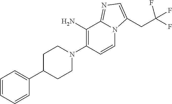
C1=CC=CC(C2CCN(C3=C(N)C4=NC=C(CC(F)(F)F)N4C=C3)CC2)=C1
